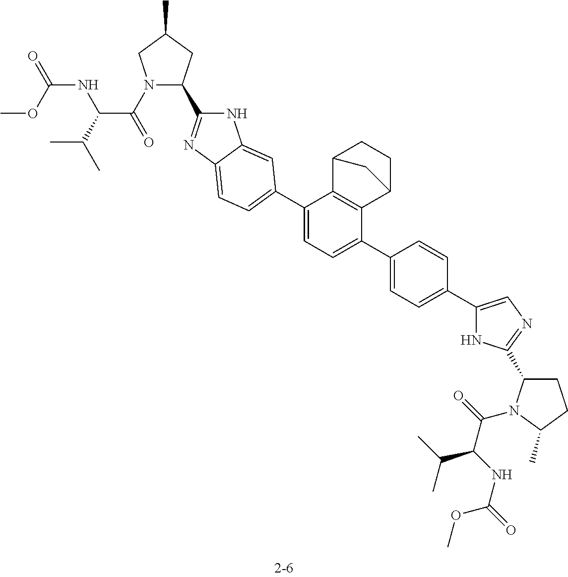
N1(C(=O)C(C(C)C)NC(=O)OC)C(C2=NC3=CC=C(C4=CC=C(C5=CC=C(C6=CN=C(C7CCC(C)N7C(=O)C(NC(=O)OC)C(C)C)N6)C=C5)C5=C4C4CCC5C4)C=C3N2)CC(C)C1
